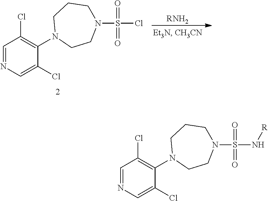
C1=NC=C(Cl)C(N2CCN(S(N[R])(=O)=O)CCC2)=C1Cl.C1=NC=C(Cl)C(N2CCN(S(Cl)(=O)=O)CCC2)=C1Cl.[RNH2]
